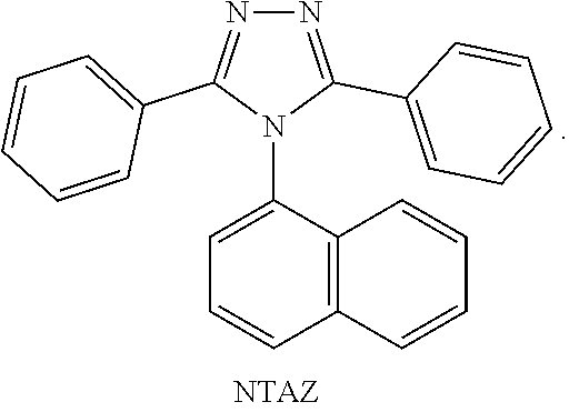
C1=CC2=C(C(N3C(C4=CC=CC=C4)=NN=C3C3=CC=CC=C3)=C1)C=CC=C2
